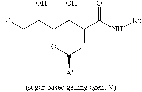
C1(C(CO)O)OC([A])OC(C(N[R])=O)C1O
